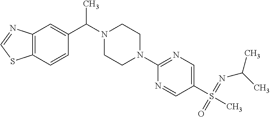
C12=C(C=CC(C(N3CCN(C4=NC=C(S(C)(=NC(C)C)=O)C=N4)CC3)C)=C1)SC=N2
